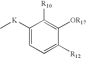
C1=C([R12])C([OR17])=C([R10])C([K]C)=C1
